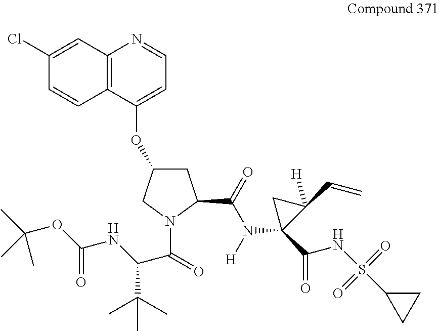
C12=C(C(OC3CC(C(=O)N([H])C4(C(=O)NS(=O)(=O)C5CC5)C(C=C)([H])C4)N(C(=O)C(NC(OC(C)(C)C)=O)C(C)(C)C)C3)=CC=N1)C=CC(Cl)=C2
